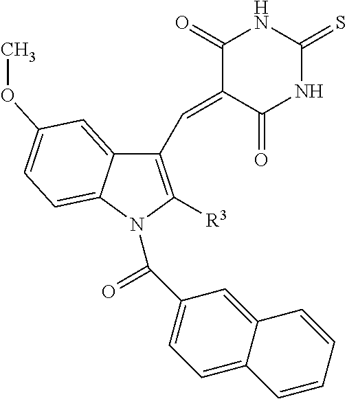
C12=CC(OC)=CC=C1N(C(=O)C1=CC=C3C(=C1)C=CC=C3)C([R3])=C2C=C1C(=O)NC(=S)NC1=O
